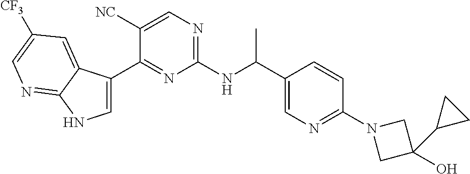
C1(C(NC2=NC=C([NC])C(C3=CNC4=NC=C([CF3])C=C34)=N2)C)=CN=C(N2CC(O)(C3CC3)C2)C=C1
